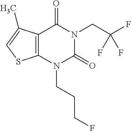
C12=C(N(CCCF)C(=O)N(CC(F)(F)F)C1=O)SC=C2C
